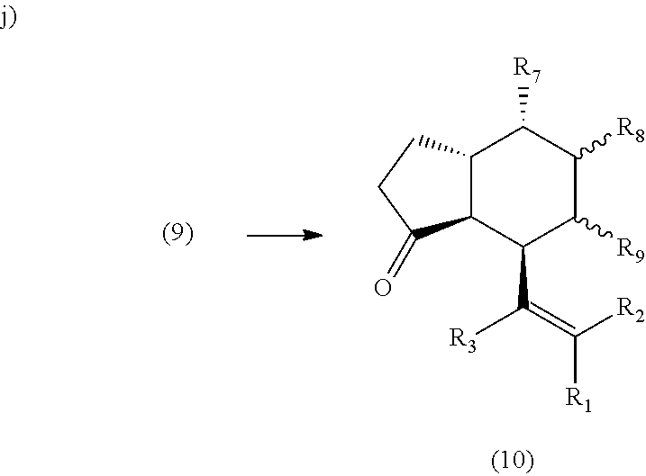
C12C(CCC1=O)C([R7])C([R8])C([R9])C2C([R3])=C([R1])[R2]
